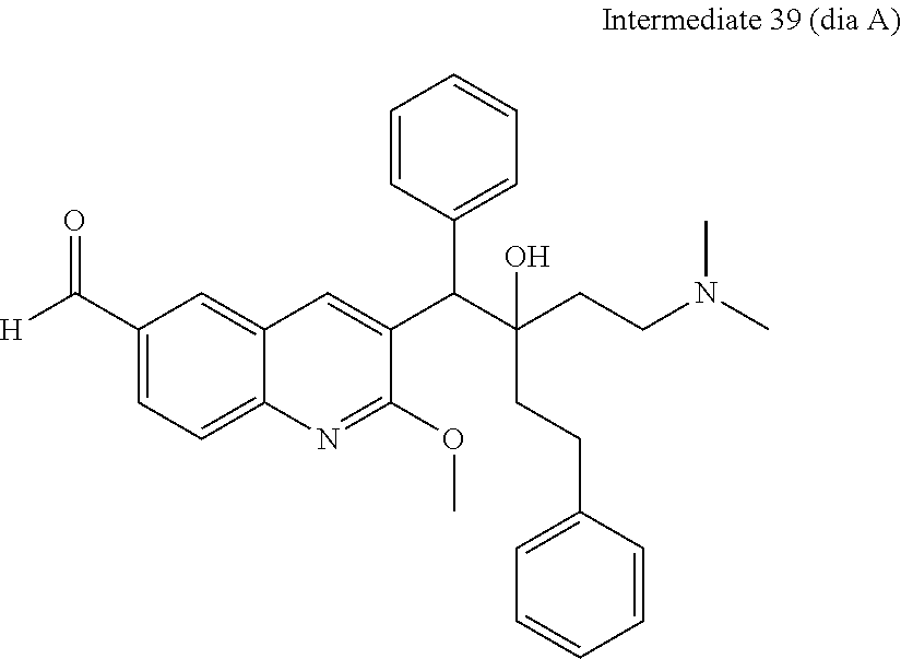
C1(C([H])=O)=CC=C2C(=C1)C=C(C(C(CCN(C)C)(CCC1=CC=CC=C1)O)C1=CC=CC=C1)C(OC)=N2
